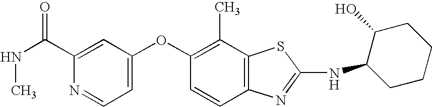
N1=CC=C(OC2=C(C)C3=C(C=C2)N=C(NC2CCCCC2O)S3)C=C1C(NC)=O
